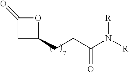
C(C1OC(=O)C1)CC(N([R])[R])=O
